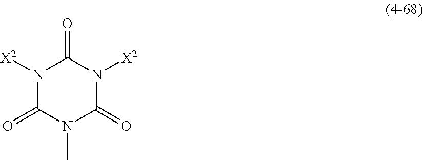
N1([X2])C(=O)N(C)C(=O)N([X2])C1=O
